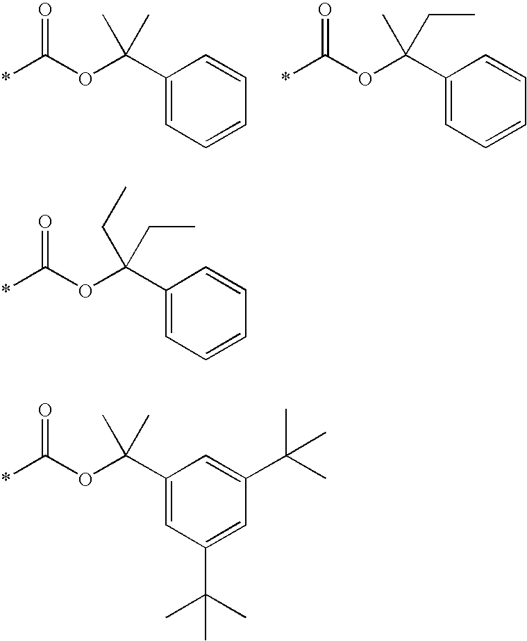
*C(OC(C1=CC=CC=C1)(C)C)=O.*C(OC(C1=CC=CC=C1)(C)CC)=O.*C(OC(C1=CC=CC=C1)(CC)CC)=O.*C(OC(C1=CC(C(C)(C)C)=CC(C(C)(C)C)=C1)(C)C)=O
